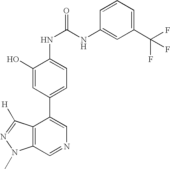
C12=C(C=NC=C1C1=CC=C(NC(NC3=CC(C(F)(F)F)=CC=C3)=O)C(O)=C1)N(C)N=C2[H]
